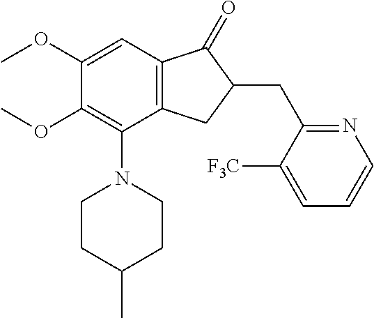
C1(OC)=CC2=C(C(N3CCC(C)CC3)=C1OC)CC(CC1=NC=CC=C1[F3C])C2=O
